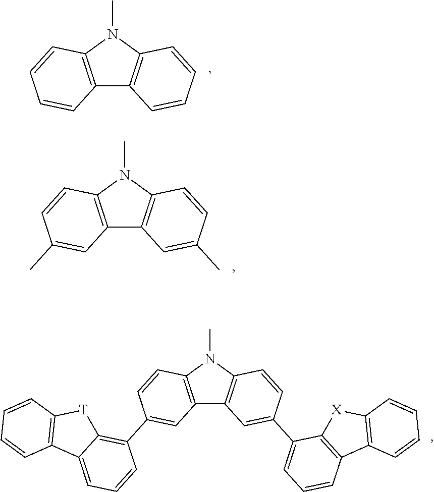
CN1C2=C(C3=C1C=CC=C3)C=CC=C2.CN1C2=C(C3=C1C=CC(C)=C3)C=C(C)C=C2.CN1C2=C(C3=C1C=CC(C1=CC=CC4=C1[X]C1=C4C=CC=C1)=C3)C=C(C1=C3C(=CC=C1)C1=C([T]3)C=CC=C1)C=C2
